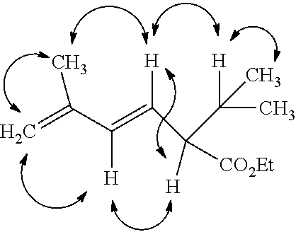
C=C(C(=C(C([H])([CO2Et])C([H])(C)C)[H])[H])C
